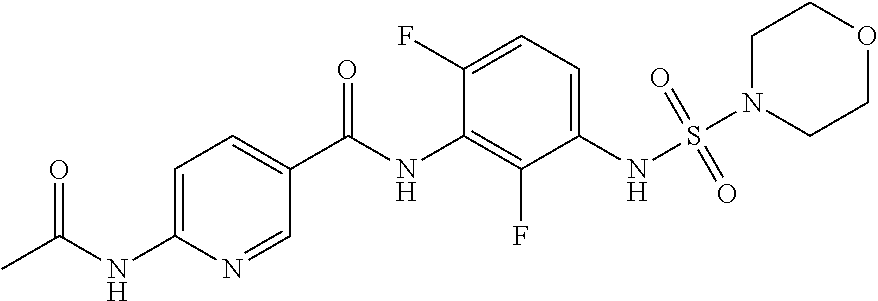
C1=C(NC(C)=O)N=CC(C(NC2=C(F)C(NS(N3CCOCC3)(=O)=O)=CC=C2F)=O)=C1
